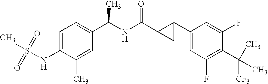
C1=C(NS(C)(=O)=O)C(C)=CC(C(NC(C2CC2C2=CC(F)=C(C(C)(C)[CF3])C(F)=C2)=O)C)=C1
